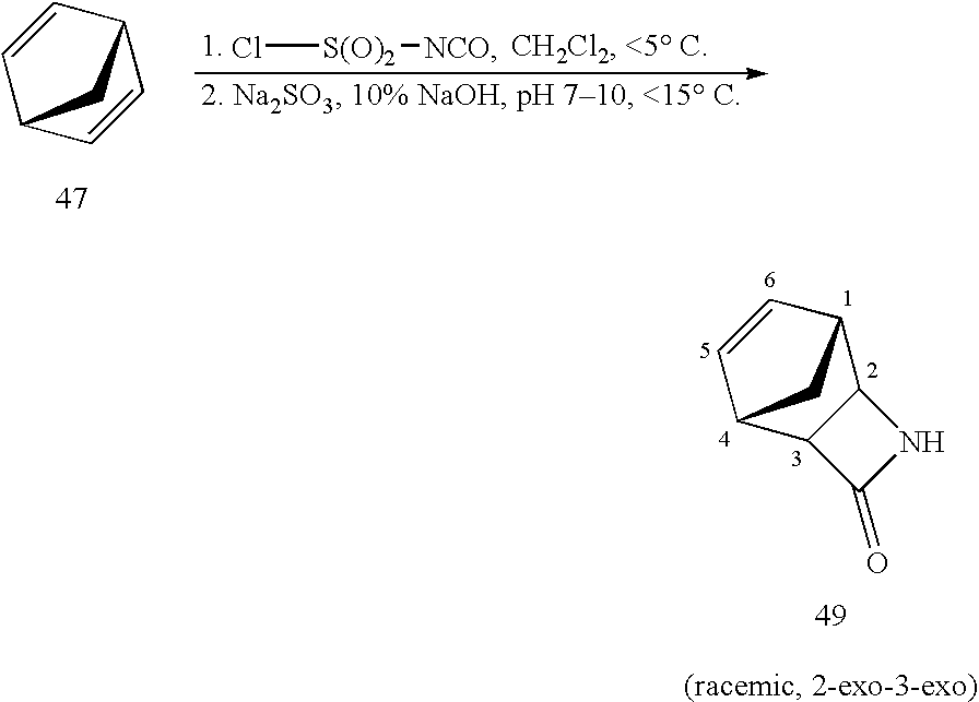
Cl[S(O)2][NCO].C1=CC2C=CC1C2.C12C(C3C=CC1C3)NC2=O
